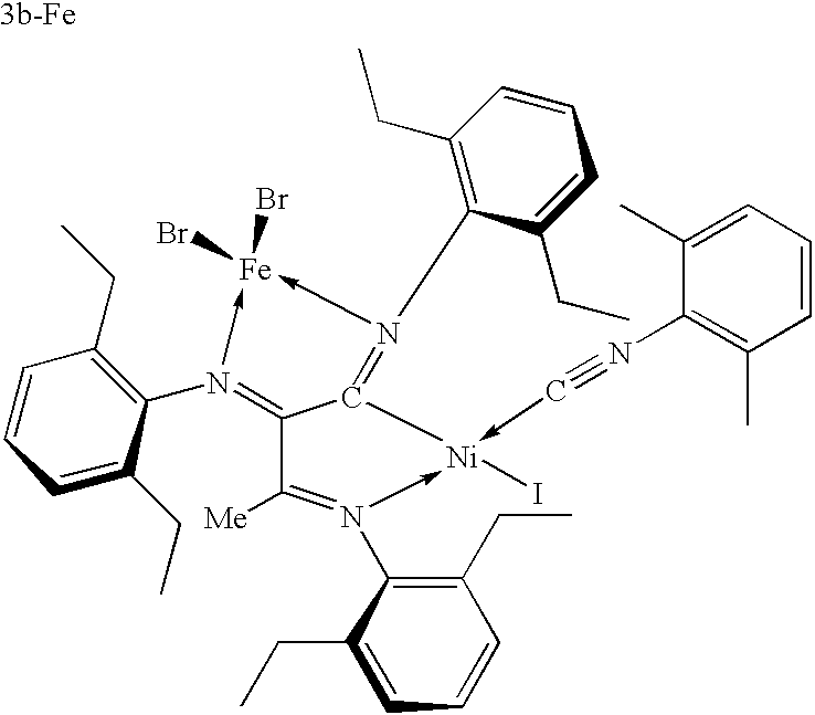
C12=N(C3=C(CC)C=CC=C3CC)->[Fe](Br)(Br)-N(C3=C(CC)C=CC=C3CC)=C1[Ni](I)(-C#NC1=C(C)C=CC=C1C)-N(C1=C(CC)C=CC=C1CC)=C2[Me]
